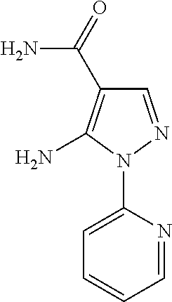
C1=C(N2N=CC(C(=O)N)=C2N)N=CC=C1
